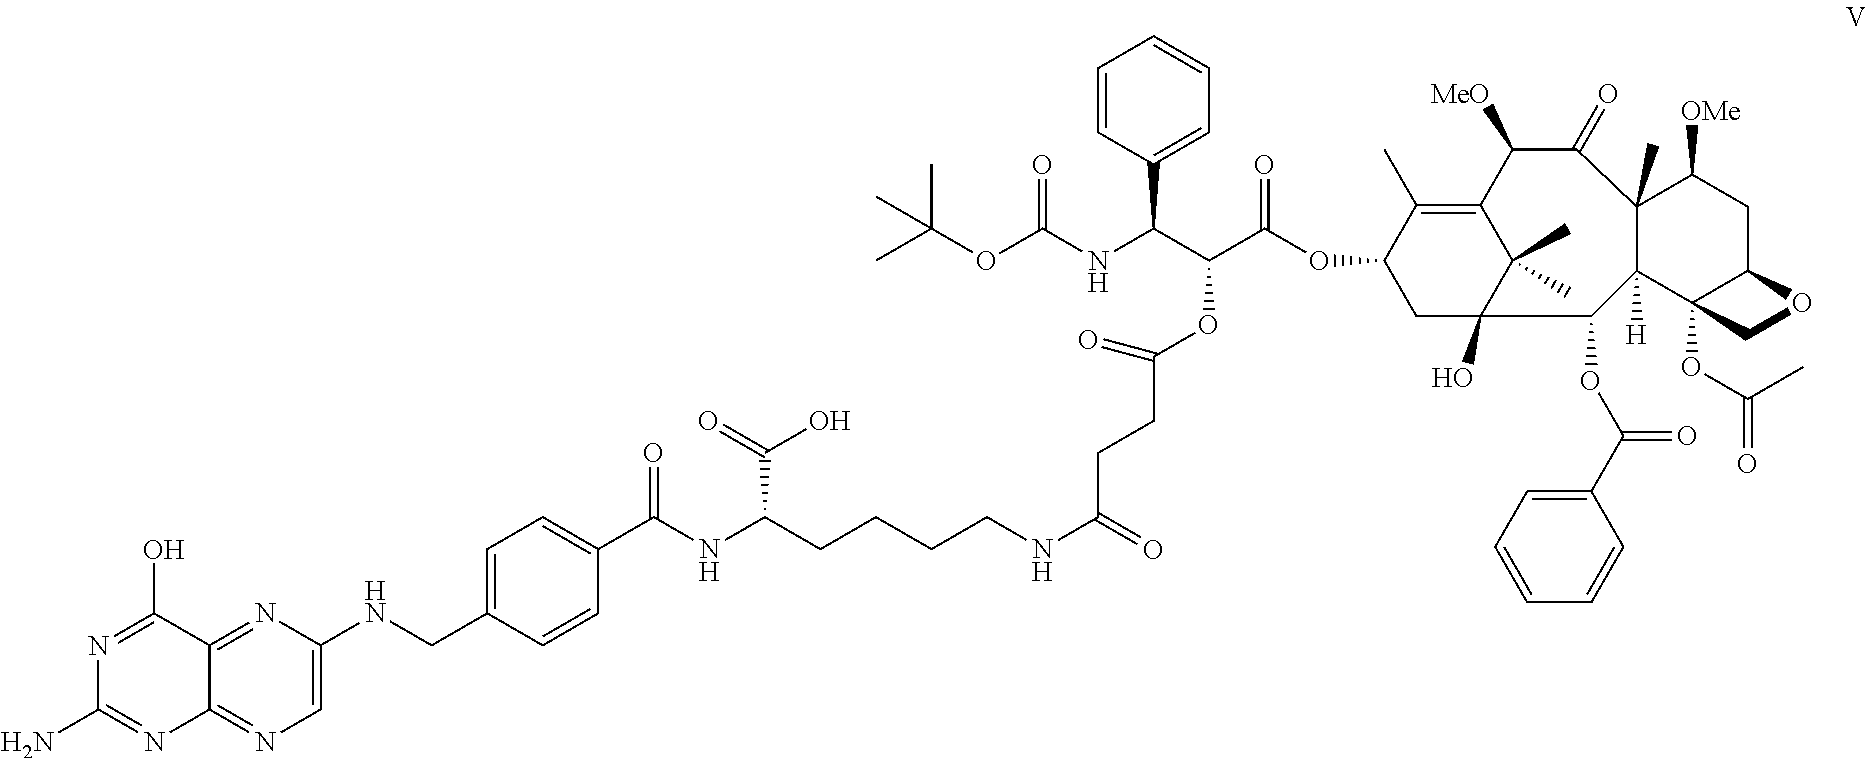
C(CCCNC(=O)CCC(=O)OC(C(C1=CC=CC=C1)NC(OC(C)(C)C)=O)C(OC1CC2(O)C(C)(C)C(=C1C)C([MeO])C(=O)C1(C)C([H])(C2OC(C2=CC=CC=C2)=O)C2(OC(=O)C)C(CC1[OMe])OC2)=O)C(NC(C1=CC=C(CNC2=CN=C3C(=N2)C(O)=NC(N)=N3)C=C1)=O)C(=O)O
